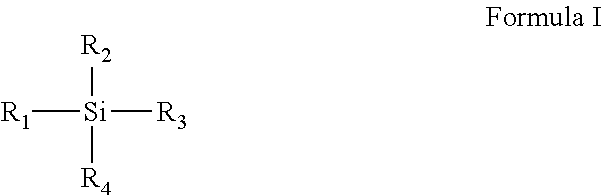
[R1][Si]([R3])([R2])[R4]
